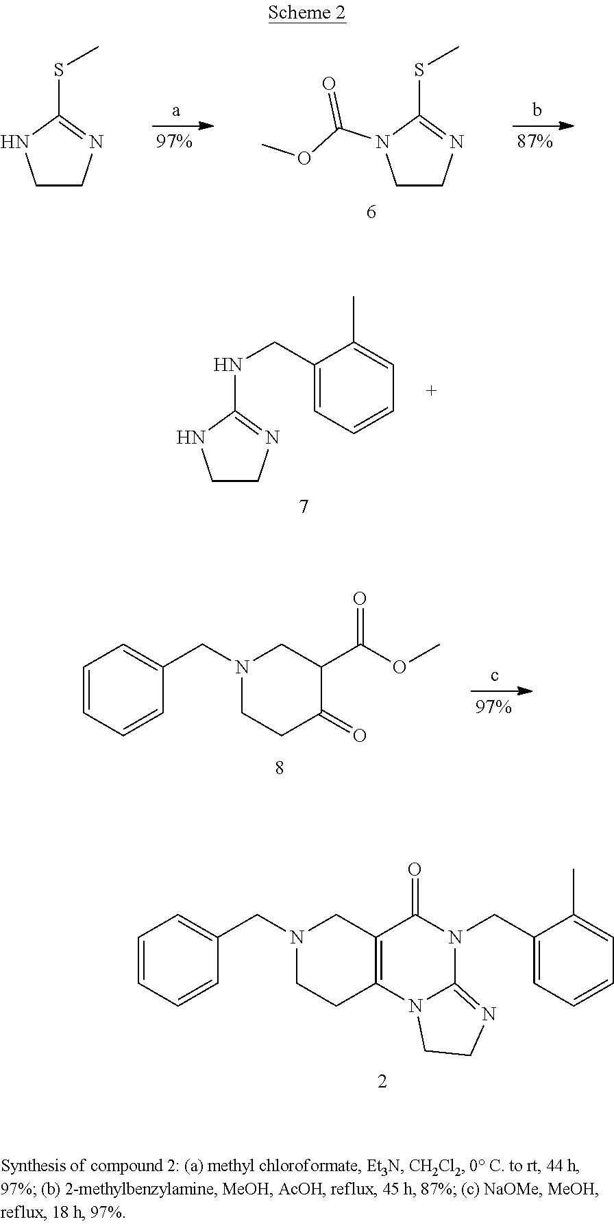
C12=C(CN(CC3=CC=CC=C3)CC1)C(=O)N(CC1=CC=CC=C1C)C1=NCCN21.C1CN=C(SC)N1C(=O)OC.C1CN=C(SC)N1.C1(CNC2=NCCN2)=CC=CC=C1C.C1(CN2CCC(=O)C(C(OC)=O)C2)=CC=CC=C1
